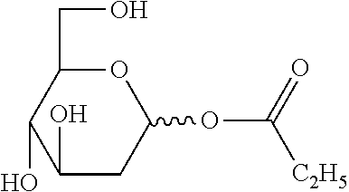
OC1C(O)C(CO)OC(OC(=O)[C2H5])C1
